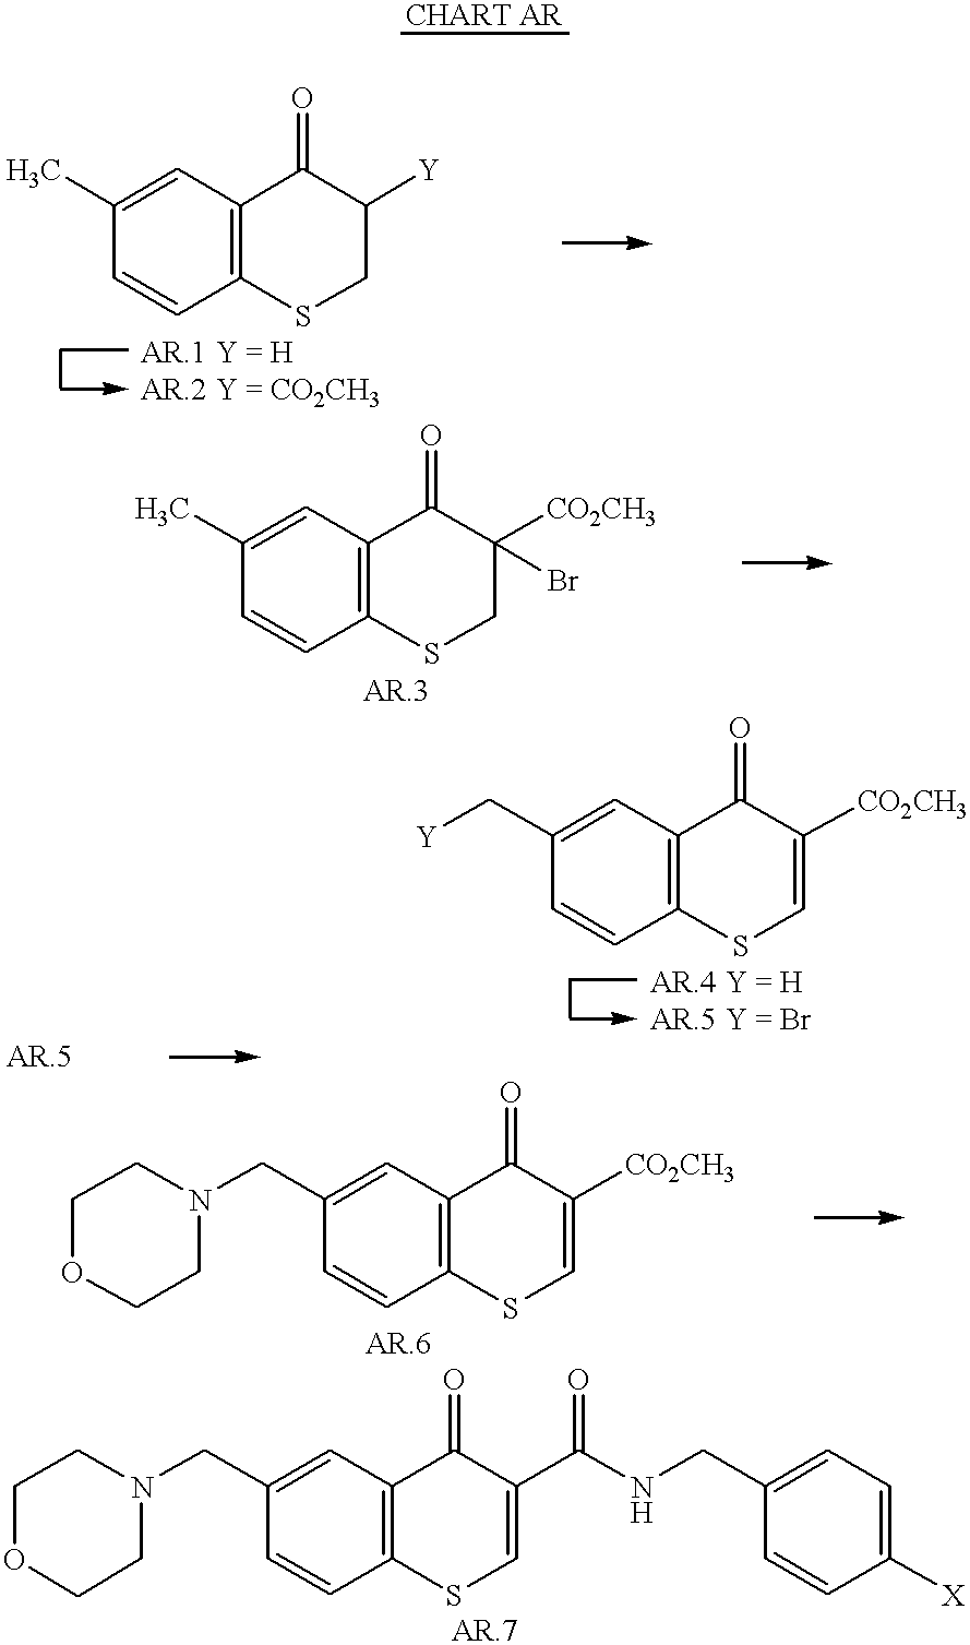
C1=CC2=C(C=C1C)C(=O)C([Y])CS2.C1=CC2=C(C=C1C)C(=O)C([CO2CH3])(Br)CS2.C1=CC2=C(C=C1C[Y])C(=O)C([CO2CH3])=CS2.C1=CC2=C(C=C1CN1CCOCC1)C(=O)C([CO2CH3])=CS2.C1=CC2=C(C=C1CN1CCOCC1)C(=O)C(C(NCC1=CC=C([X])C=C1)=O)=CS2
